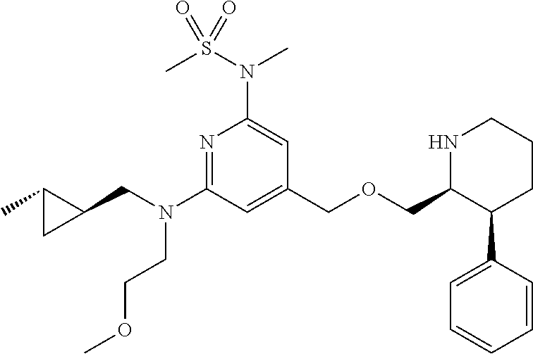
C1(C)CC1CN(CCOC)C1=NC(N(C)S(C)(=O)=O)=CC(COCC2C(C3=CC=CC=C3)CCCN2)=C1
